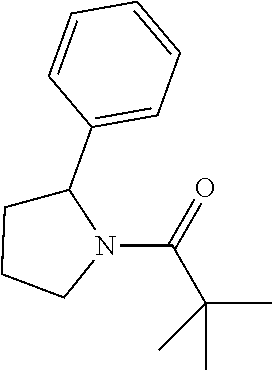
C1(C2CCCN2C(=O)C(C)(C)C)=CC=CC=C1
